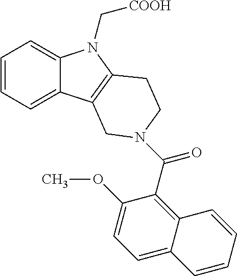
C1=CC=C2C(=C1)N(C[COOH])C1=C2CN(C(C2=C3C(=CC=C2OC)C=CC=C3)=O)CC1
